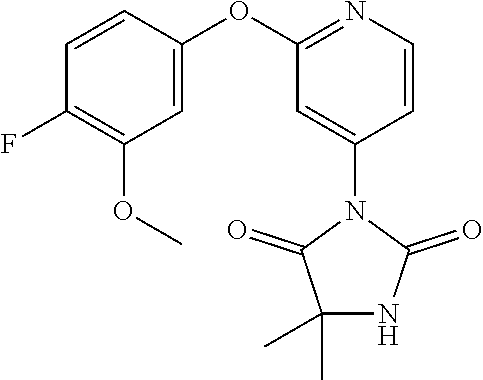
C1(=O)N(C2=CC(OC3=CC(OC)=C(F)C=C3)=NC=C2)C(=O)C(C)(C)N1
